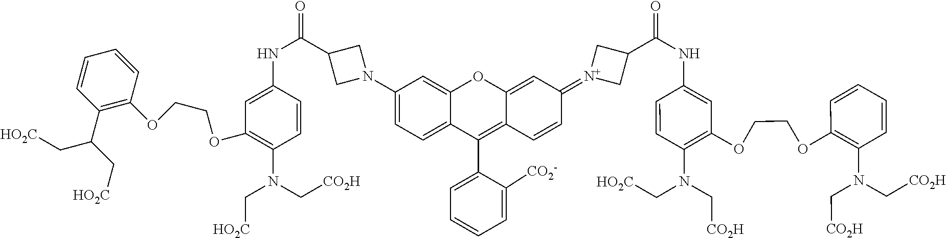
C1(N2CC(C(NC3=CC(OCCOC4=C(C(C[HO2C])C[HO2C])C=CC=C4)=C(N(C[CO2H])C[HO2C])C=C3)=O)C2)=CC=C2C(=C1)OC1=CC(=[N+]3CC(C(NC4=CC(OCCOC5=C(N(C[CO2H])C[CO2H])C=CC=C5)=C(N(C[HO2C])C[CO2H])C=C4)=O)C3)C=CC1=C2C1=CC=CC=C1[CO2-]
